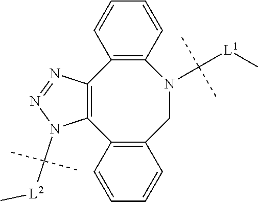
C12=C(CN(C([L1]C)(C)C)C3=C(C4=C1N(C([L2]C)(C)C)N=N4)C=CC=C3)C=CC=C2
